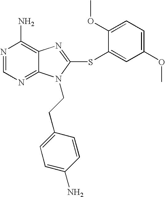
N1=CN=C2C(=C1N)N=C(SC1=CC(OC)=CC=C1OC)N2CCC1=CC=C(N)C=C1
